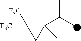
C1(C(C)C)(C)C([F3C])([F3C])C1
